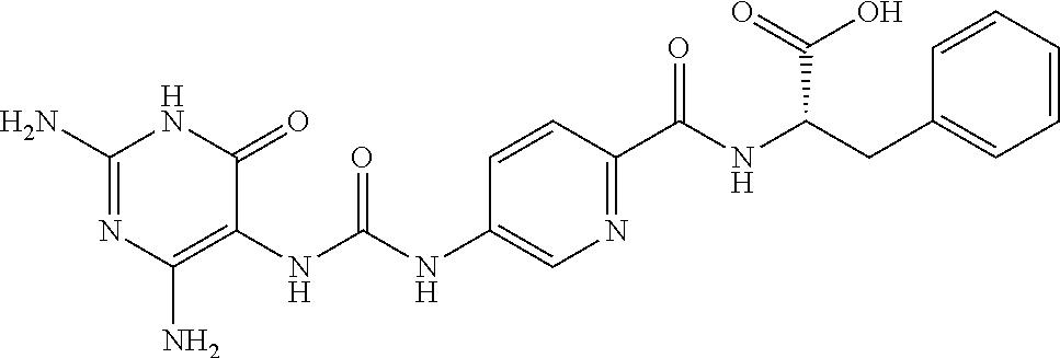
C1(NC(NC2=C(N)N=C(N)NC2=O)=O)=CN=C(C(=O)NC(C(=O)O)CC2=CC=CC=C2)C=C1
